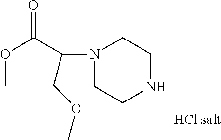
O(C)C(C(N1CCNCC1)COC)=O
